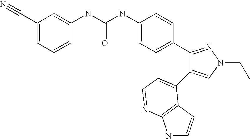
C(NC1=CC=C(C2=NN(CC)C=C2C2=CC=NC3=C2C=CN3)C=C1)(=O)NC1=CC(C#N)=CC=C1
